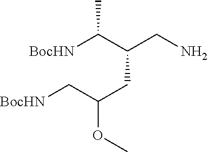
COC(CC(C(C)[BocHN])CN)C[BocHN]
